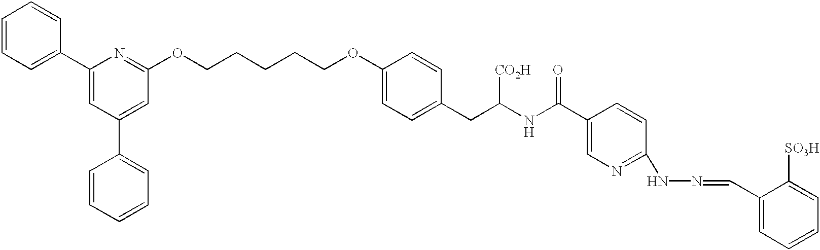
C1(C2=CC=CC=C2)=CC(OCCCCCOC2=CC=C(CC(NC(C3=CN=C(NN=CC4=CC=CC=C4[SO3H])C=C3)=O)[CO2H])C=C2)=NC(C2=CC=CC=C2)=C1
